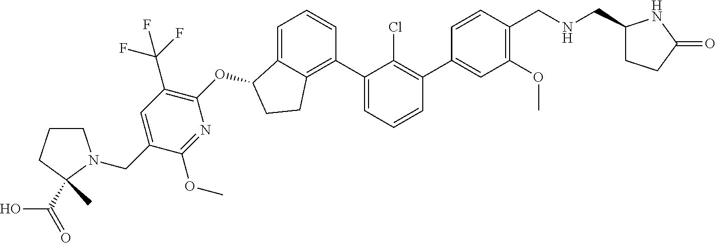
C1=C(C2=C(Cl)C(C3=C4C(=CC=C3)C(OC3=C(C(F)(F)F)C=C(CN5CCCC5(C(=O)O)C)C(OC)=N3)CC4)=CC=C2)C=CC(CNCC2CCC(=O)N2)=C1OC
